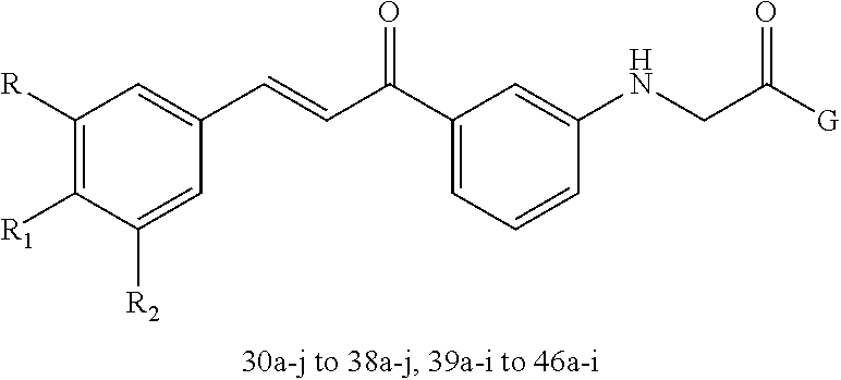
C1([R])=C([R1])C([R2])=CC(C=CC(C2=CC=CC(NCC([G])=O)=C2)=O)=C1
